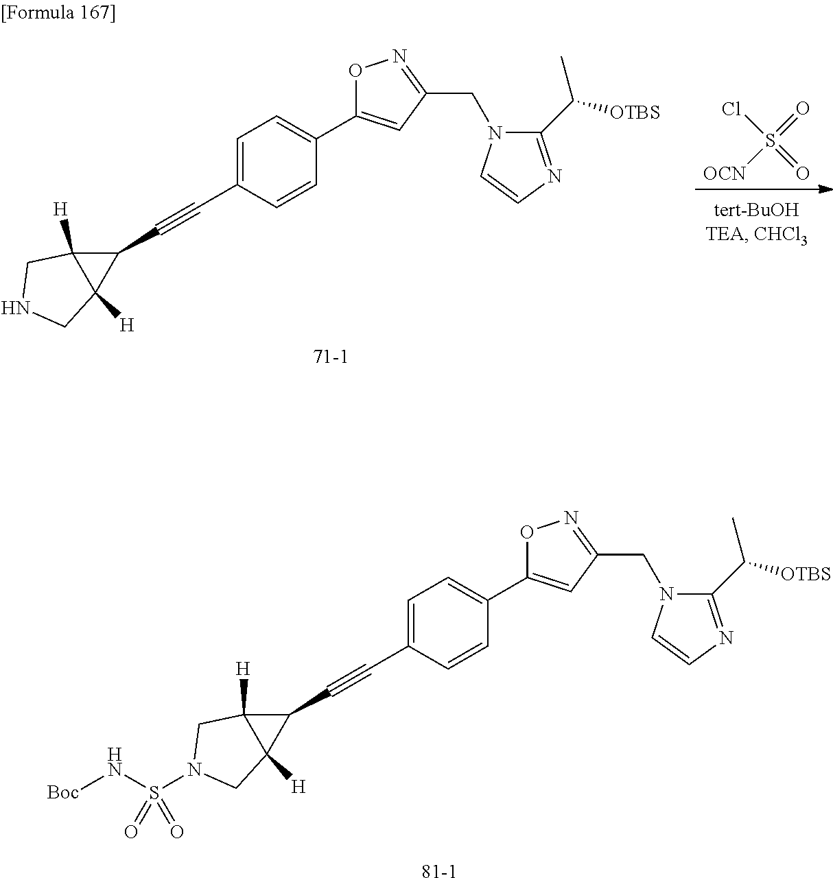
ClS(=O)(=O)[OCN].[71-1].C1(C#CC2=CC=C(C3=CC(CN4C(C([OTBS])C)=NC=C4)=NO3)C=C2)C2([H])C1([H])CNC2.[81-1].C1(C#CC2=CC=C(C3=CC(CN4C(C([OTBS])C)=NC=C4)=NO3)C=C2)C2([H])C1([H])CN(S(N[Boc])(=O)=O)C2
